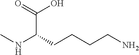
N(C(C(O)=O)CCCCN)C
